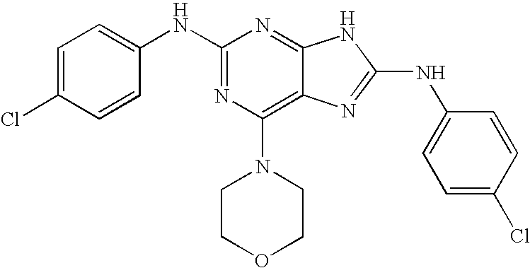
N1=C2C(=C(N3CCOCC3)N=C1NC1=CC=C(Cl)C=C1)N=C(NC1=CC=C(Cl)C=C1)N2
